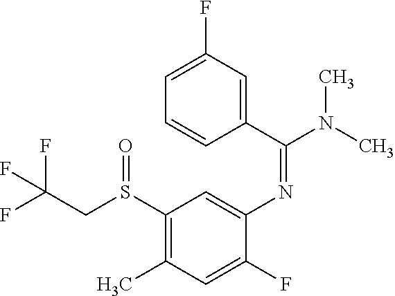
S(C1=C(C)C=C(F)C(N=C(C2=CC(F)=CC=C2)N(C)C)=C1)(CC(F)(F)F)=O
